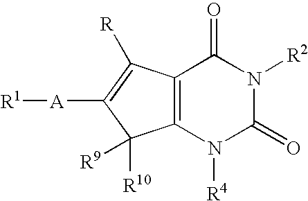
C12=C(C([R])=C([A][R1])C1([R10])[R9])C(=O)N([R2])C(=O)N2[R4]
